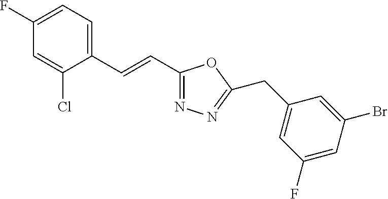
C1(F)=CC=C(C=CC2=NN=C(CC3=CC(F)=CC(Br)=C3)O2)C(Cl)=C1
